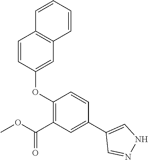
O(C1=C(C(OC)=O)C=C(C2=CNN=C2)C=C1)C1=CC2=C(C=C1)C=CC=C2
